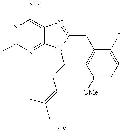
N1=C(F)N=C2C(=C1N)N=C(CC1=CC([OMe])=CC=C1I)N2CCC=C(C)C
